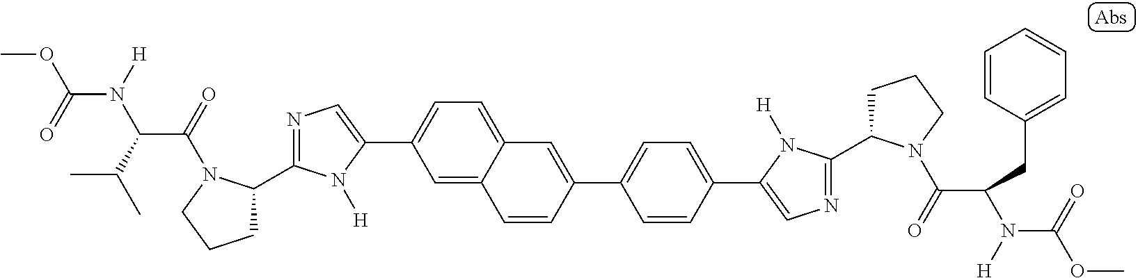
C1(C2CCCN2C(=O)C(C(C)C)N([H])C(=O)OC)=NC=C(C2=CC=C3C(=C2)C=CC(C2=CC=C(C4=CN=C(C5CCCN5C(=O)C(N([H])C(=O)OC)CC5=CC=CC=C5)N4[H])C=C2)=C3)N1[H]
